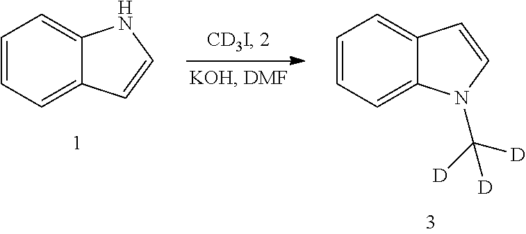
C1=CC=C2C(=C1)NC=C2.C1=CC=C2C(=C1)C=CN2C([D])([D])[D]
